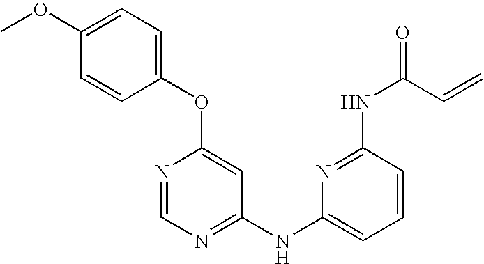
O(C1=CC(NC2=CC=CC(NC(=O)C=C)=N2)=NC=N1)C1=CC=C(OC)C=C1
